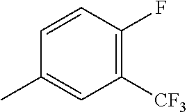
C1([CF3])=C(F)C=CC(C)=C1
